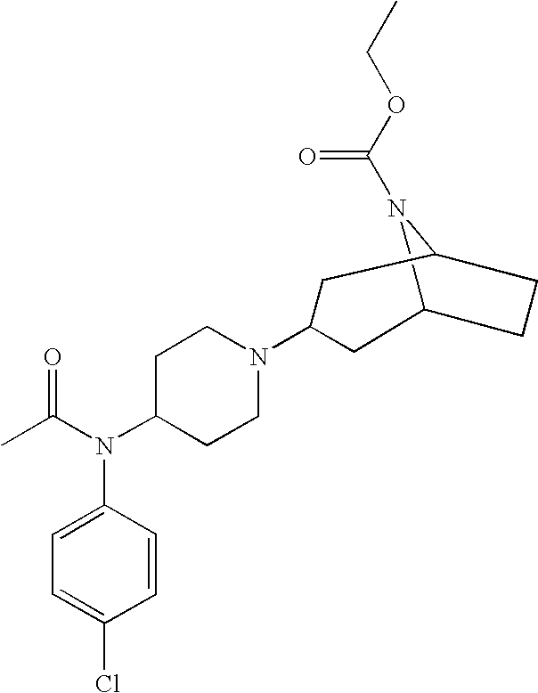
C12N(C(OCC)=O)C(CC1)CC(N1CCC(N(C(C)=O)C3=CC=C(Cl)C=C3)CC1)C2
